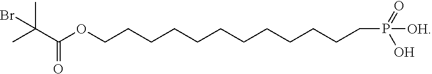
C(OCCCCCCCCCCCCP([OH])(=O)O)(=O)C(C)(C)Br
